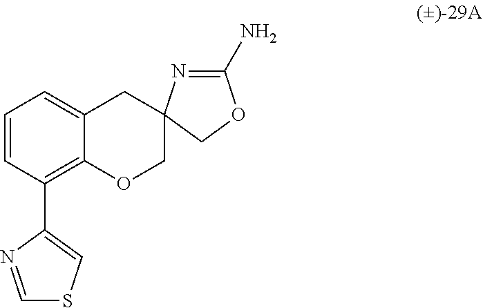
C1=C2C(=C(C3=CSC=N3)C=C1)OCC1(C2)N=C(N)OC1
